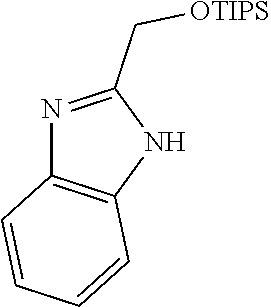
N1=C(C[OTIPS])NC2=C1C=CC=C2
